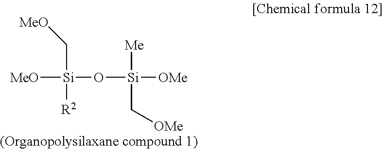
C([Si](O[Si]([Me])([OMe])C[OMe])([MeO])[R2])[MeO]
